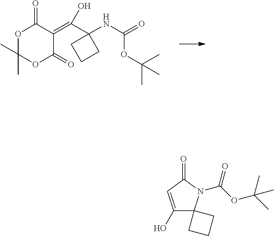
OC(=C1C(=O)OC(C)(C)OC1=O)C1(NC(=O)OC(C)(C)C)CCC1.C1(O)=CC(=O)N(C(OC(C)(C)C)=O)C12CCC2
